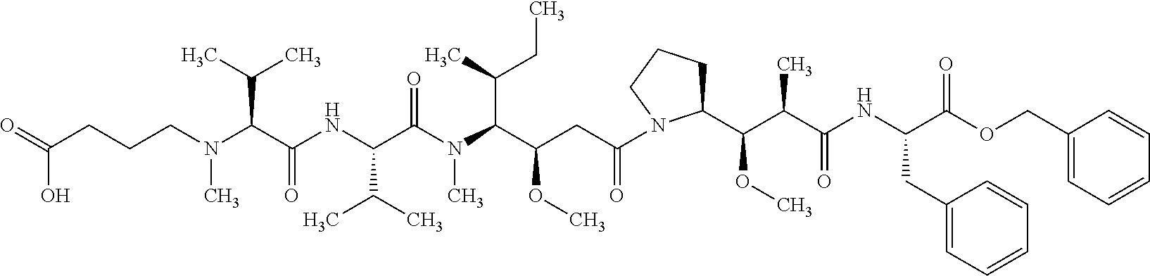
N(C(C(NC(C(N(C(C(CC(=O)N1C(C(C(C(=O)NC(C(OCC2=CC=CC=C2)=O)CC2=CC=CC=C2)C)OC)CCC1)OC)C(CC)C)C)=O)C(C)C)=O)C(C)C)(C)CCCC(=O)O
